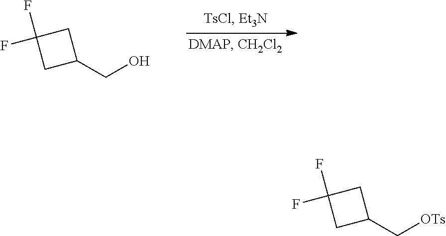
C1(CO)CC(F)(F)C1.C1(C[OTs])CC(F)(F)C1
